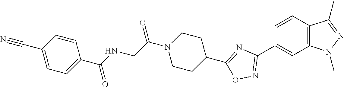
C1=CC2=C(C=C1C1=NOC(C3CCN(C(CNC(C4=CC=C(C#N)C=C4)=O)=O)CC3)=N1)N(C)N=C2C
